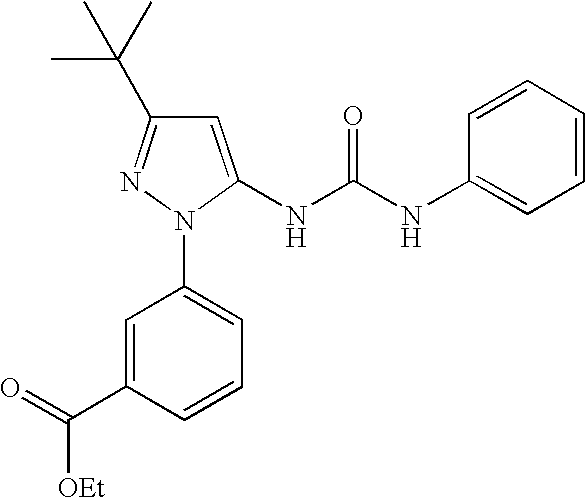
C(C1=CC(N2C(NC(NC3=CC=CC=C3)=O)=CC(C(C)(C)C)=N2)=CC=C1)([OEt])=O
